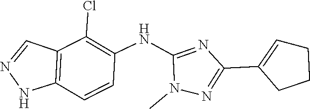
N1=CC2=C(N1)C=CC(NC1=NC(C3=CCCC3)=NN1C)=C2Cl
